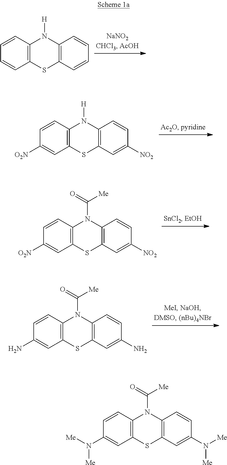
C1=CC2=C(C=C1)SC1=C(N2[H])C=CC=C1.C1=CC2=C(C=C1[O2N])SC1=C(N2[H])C=CC([NO2])=C1.C1=CC2=C(C=C1[O2N])SC1=C(N2C(=O)[Me])C=CC([NO2])=C1.C1=CC2=C(C=C1N)SC1=C(N2C(=O)[Me])C=CC(N)=C1.C1=CC2=C(C=C1N([Me])[Me])SC1=C(N2C(=O)[Me])C=CC(N([Me])[Me])=C1
